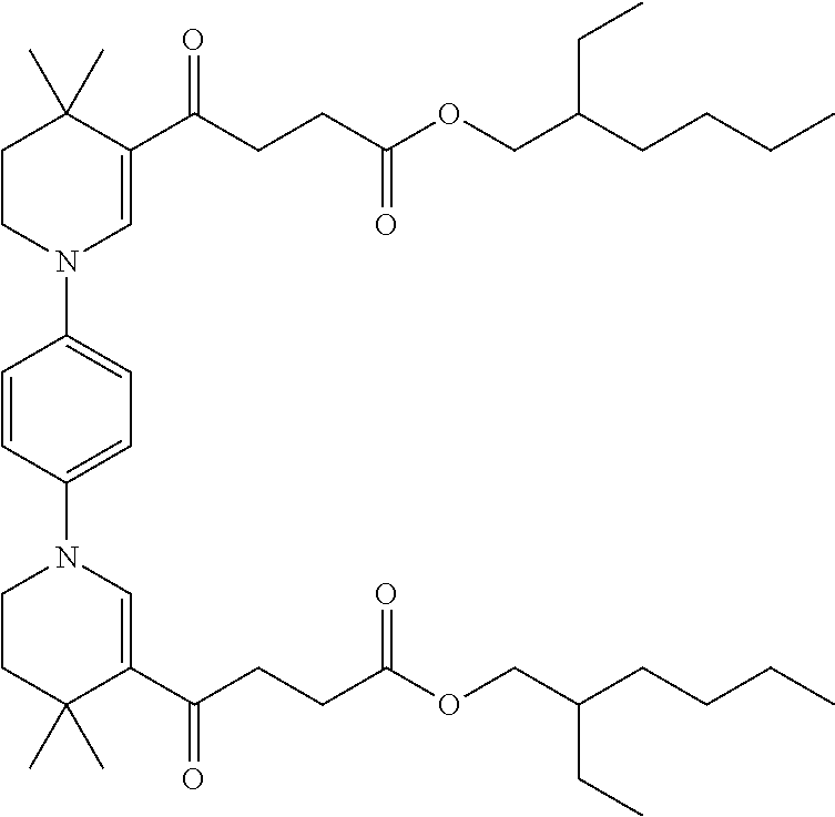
C1(C(CCC(OCC(CCCC)CC)=O)=O)=CN(C2=CC=C(N3C=C(C(CCC(OCC(CCCC)CC)=O)=O)C(C)(C)CC3)C=C2)CCC1(C)C
